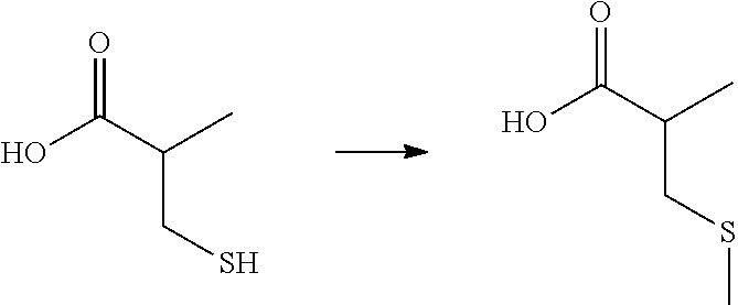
C(C(CSC)C)(=O)O.C(C(CS)C)(=O)O
